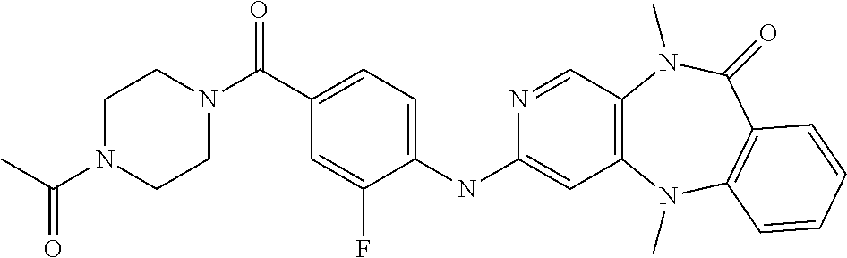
C1(NC2=CC3=C(C=N2)N(C)C(=O)C2=C(N3C)C=CC=C2)=CC=C(C(=O)N2CCN(C(C)=O)CC2)C=C1F
